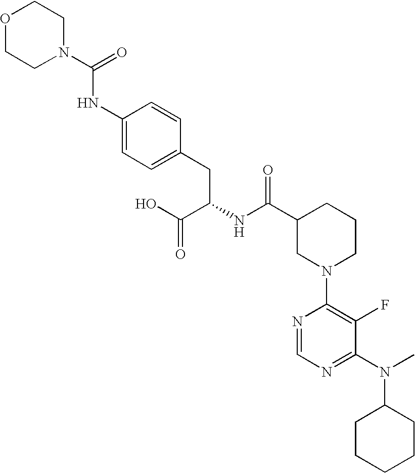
O1CCN(C(=O)NC2=CC=C(CC(NC(C3CN(C4=C(F)C(N(C5CCCCC5)C)=NC=N4)CCC3)=O)C(O)=O)C=C2)CC1
